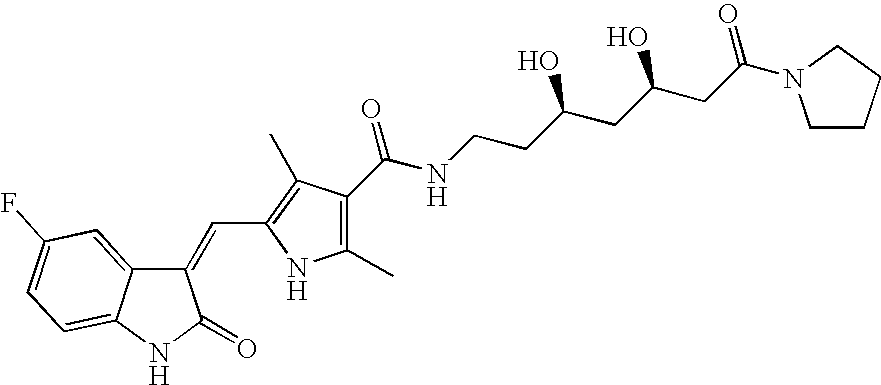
C1(=CC2=C(C)C(C(NCCC(CC(CC(=O)N3CCCC3)O)O)=O)=C(C)N2)C2=CC(F)=CC=C2NC1=O
